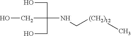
OCC(CO)(CO)NC[(CH2)12]C
